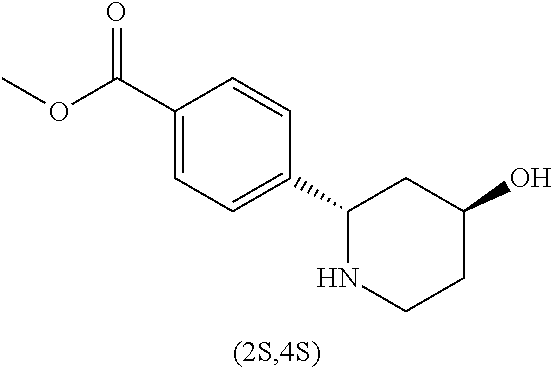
C1(C(OC)=O)=CC=C(C2NCCC(O)C2)C=C1
